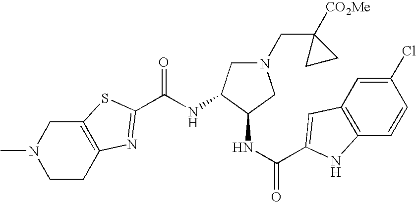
N(C(=O)C1=NC2=C(CN(C)CC2)S1)C1CN(CC2([CO2Me])CC2)CC1NC(=O)C1=CC2=C(C=CC(Cl)=C2)N1
